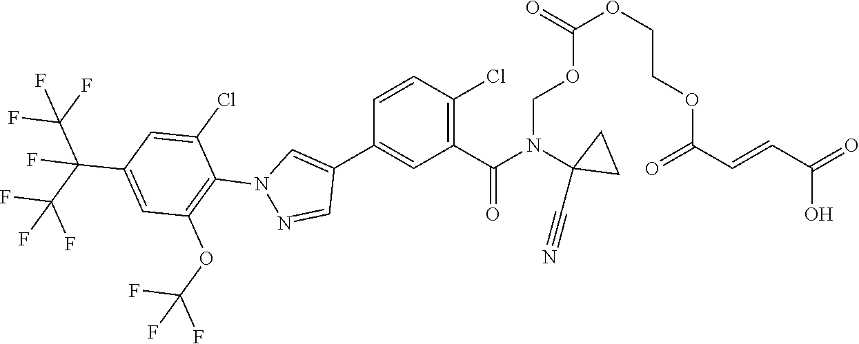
C(OCN(C(=O)C1=C(Cl)C=CC(C2=CN(C3=C(OC(F)(F)F)C=C(C(C(F)(F)F)(C(F)(F)F)F)C=C3Cl)N=C2)=C1)C1(C#N)CC1)(OCCOC(C=CC(=O)O)=O)=O
